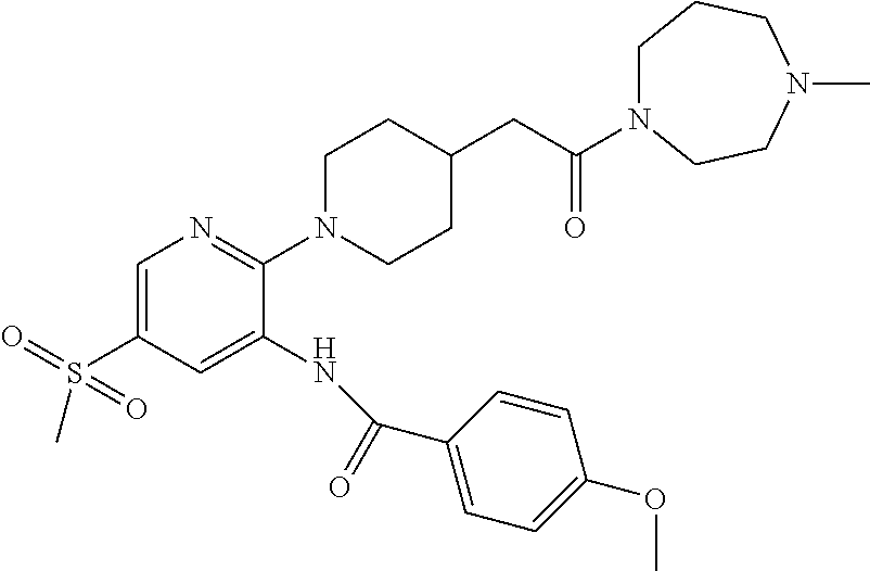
C1=C(S(C)(=O)=O)C=C(NC(C2=CC=C(OC)C=C2)=O)C(N2CCC(CC(=O)N3CCCN(C)CC3)CC2)=N1
